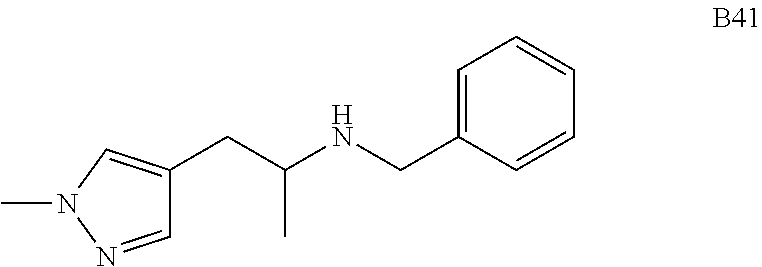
C1(CC(NCC2=CC=CC=C2)C)=CN(C)N=C1
